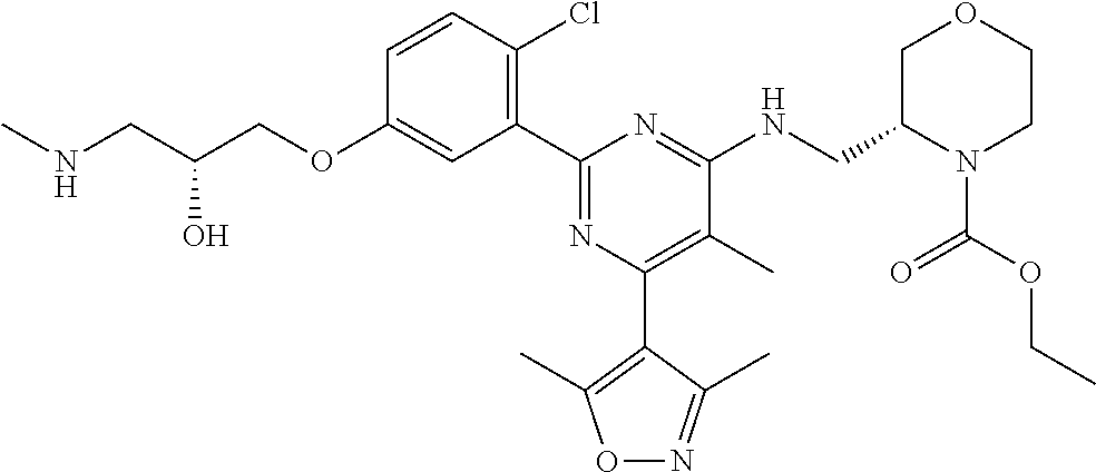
C1=CC(Cl)=C(C2=NC(C3=C(C)ON=C3C)=C(C)C(NCC3N(C(OCC)=O)CCOC3)=N2)C=C1OCC(CNC)O
